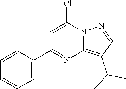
C1=C(C2=NC3=C(C(C)C)C=NN3C(Cl)=C2)C=CC=C1
